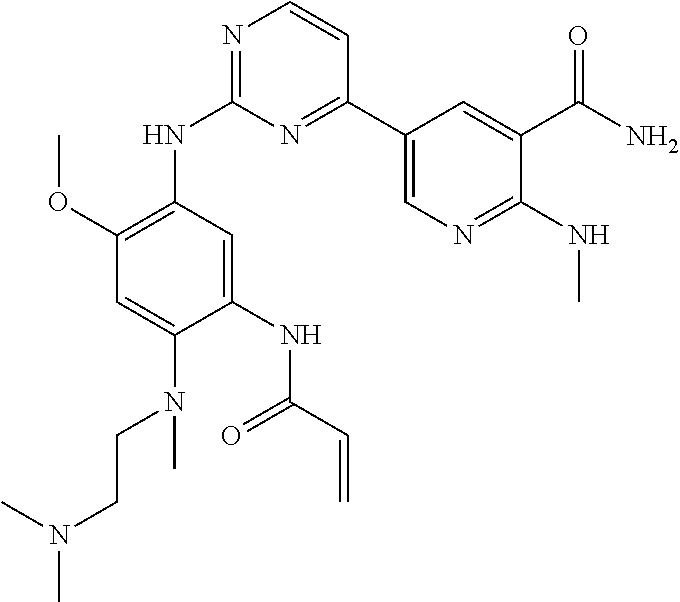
C1=C(N(CCN(C)C)C)C(NC(C=C)=O)=CC(NC2=NC=CC(C3=CN=C(NC)C(C(N)=O)=C3)=N2)=C1OC
